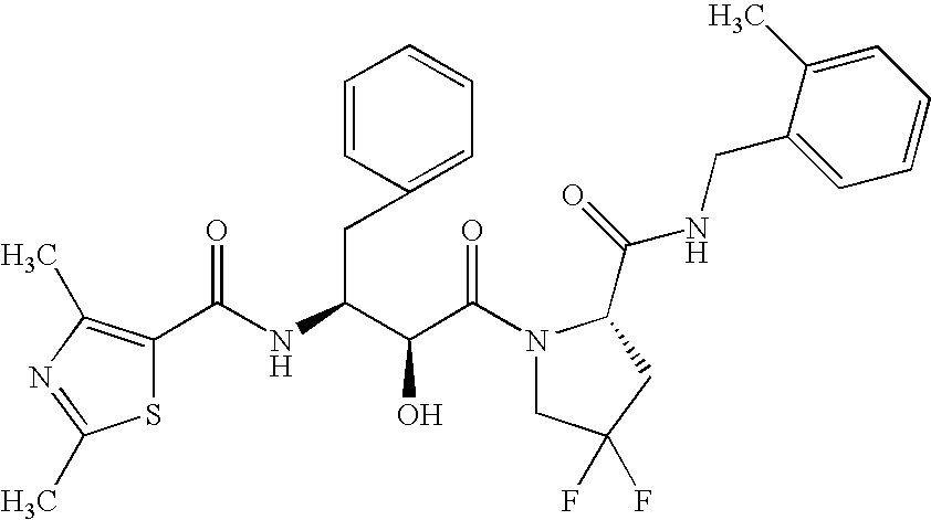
C(C(N1CC(F)(F)CC1C(NCC1=CC=CC=C1C)=O)=O)(O)C(CC1=CC=CC=C1)NC(=O)C1=C(C)N=C(C)S1
